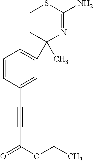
C1(C)(C2=CC=CC(C#CC(=O)OCC)=C2)N=C(N)SCC1
